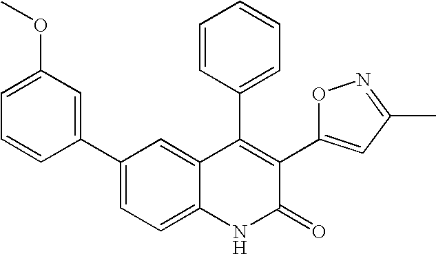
C1(C2=CC(OC)=CC=C2)=CC=C2C(=C1)C(C1=CC=CC=C1)=C(C1=CC(C)=NO1)C(=O)N2
